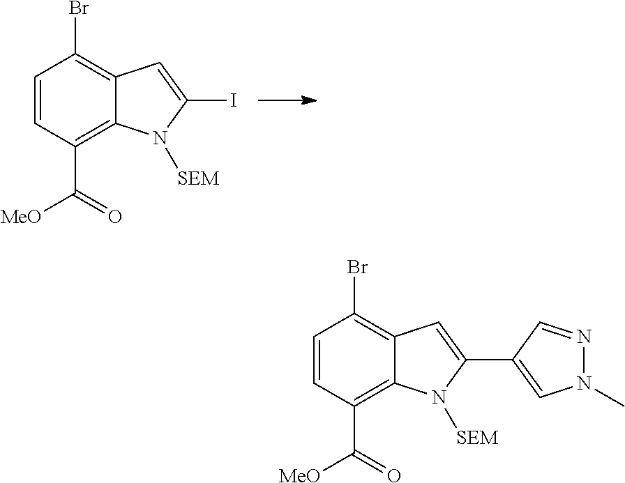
C1=CC(C([MeO])=O)=C2C(=C1Br)C=C(I)N2[SEM].C1=CC(C([MeO])=O)=C2C(=C1Br)C=C(C1=CN(C)N=C1)N2[SEM]
